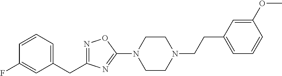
N1=C(CC2=CC=CC(F)=C2)N=C(N2CCN(CCC3=CC=CC(OC)=C3)CC2)O1
